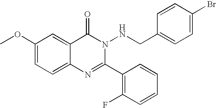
C1(OC)=CC=C2C(=C1)C(=O)N(NCC1=CC=C(Br)C=C1)C(C1=C(F)C=CC=C1)=N2
